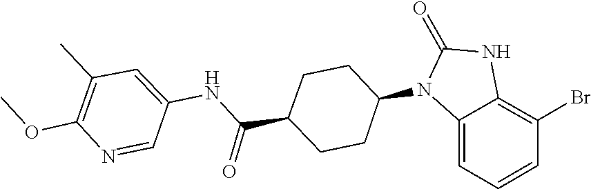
O=C1NC2=C(Br)C=CC=C2N1C1CCC(C(NC2=CC(C)=C(OC)N=C2)=O)CC1
